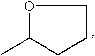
O1C(C)CCC1
